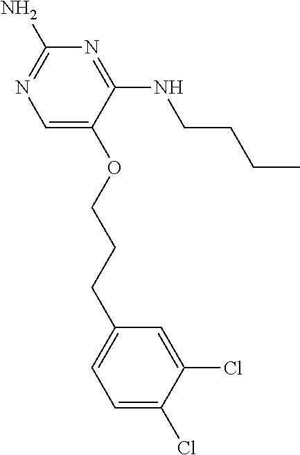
C1(N)=NC=C(OCCCC2=CC=C(Cl)C(Cl)=C2)C(NCCCC)=N1
